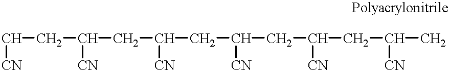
C(CC(CC(CC(CC(CC(C)[CN])[CN])[CN])[CN])[CN])[CN]
